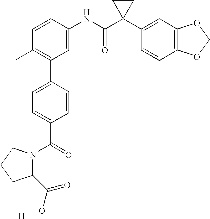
C1=CC(NC(C2(C3=CC4=C(C=C3)OCO4)CC2)=O)=CC(C2=CC=C(C(=O)N3C(C(O)=O)CCC3)C=C2)=C1C.[H]
